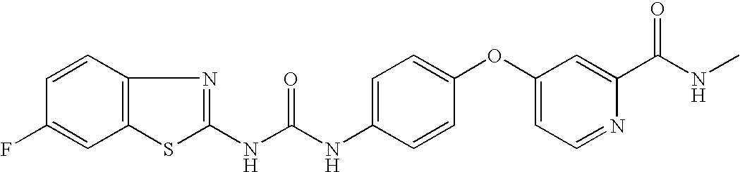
C12=C(SC(NC(NC3=CC=C(OC4=CC=NC(C(NC)=O)=C4)C=C3)=O)=N1)C=C(F)C=C2
